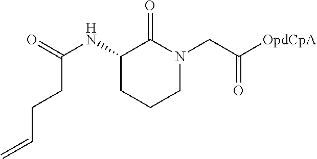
C1(NC(CCC=C)=O)CCCN(CC([OpdCpA])=O)C1=O
